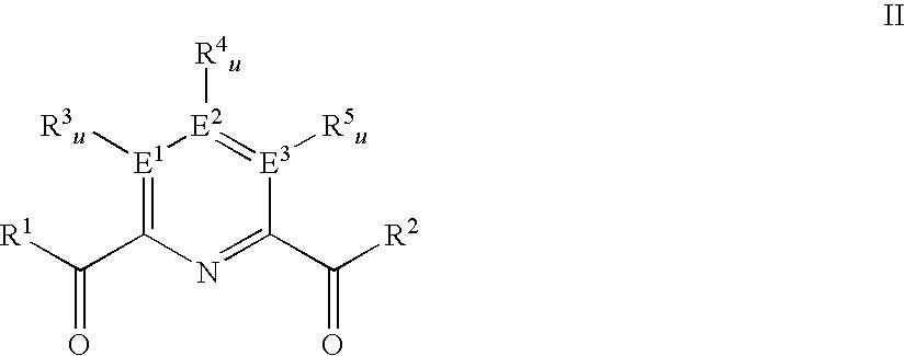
O=C(C1=[E1]([R3u])[E2]([R4u])=[E3]([R5u])C(C(=O)[R2])=N1)[R1]
